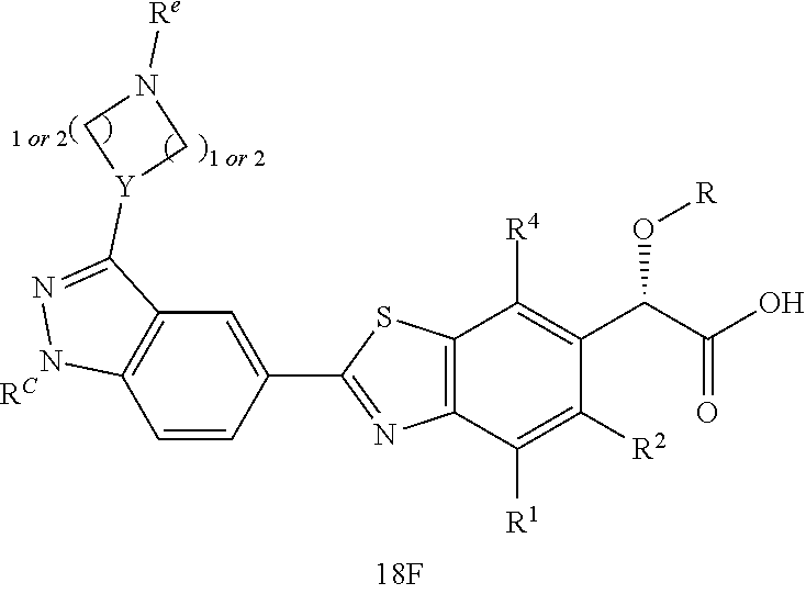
C12=C(C([R1])=C([R2])C(C(C(O)=O)O[R])=C1[R4])N=C(C1=CC3=C(C=C1)NN=C3[Y]1CN([Re])C1)S2.[RC]
